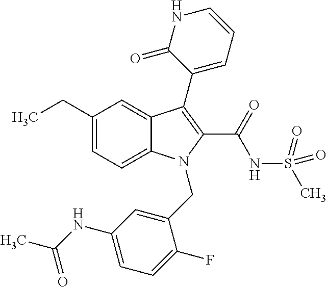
C1(CC)=CC=C2C(=C1)C(C1=CC=CNC1=O)=C(C(NS(C)(=O)=O)=O)N2CC1=CC(NC(C)=O)=CC=C1F
